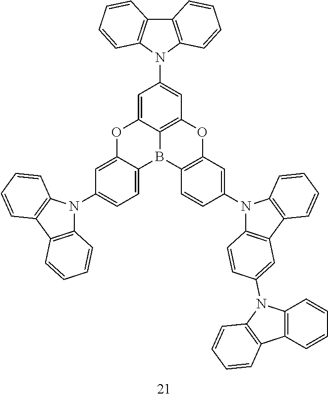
C12=CC(N3C4=C(C5=C3C=CC=C5)C=CC=C4)=CC3=C1B(C1=CC=C(N4C5=C(C6=C4C=CC=C6)C=CC=C5)C=C1O2)C1=C(O3)C=C(N2C3=C(C4=C2C=CC=C4)C=C(N2C4=C(C=CC=C4)C4=C2C=CC=C4)C=C3)C=C1
